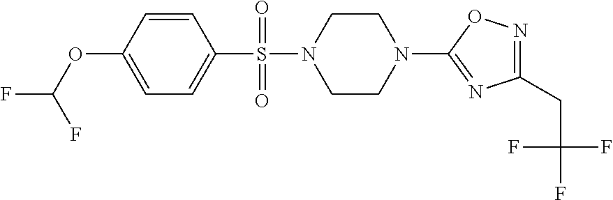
N1=C(CC(F)(F)F)N=C(N2CCN(S(=O)(C3=CC=C(OC(F)F)C=C3)=O)CC2)O1
